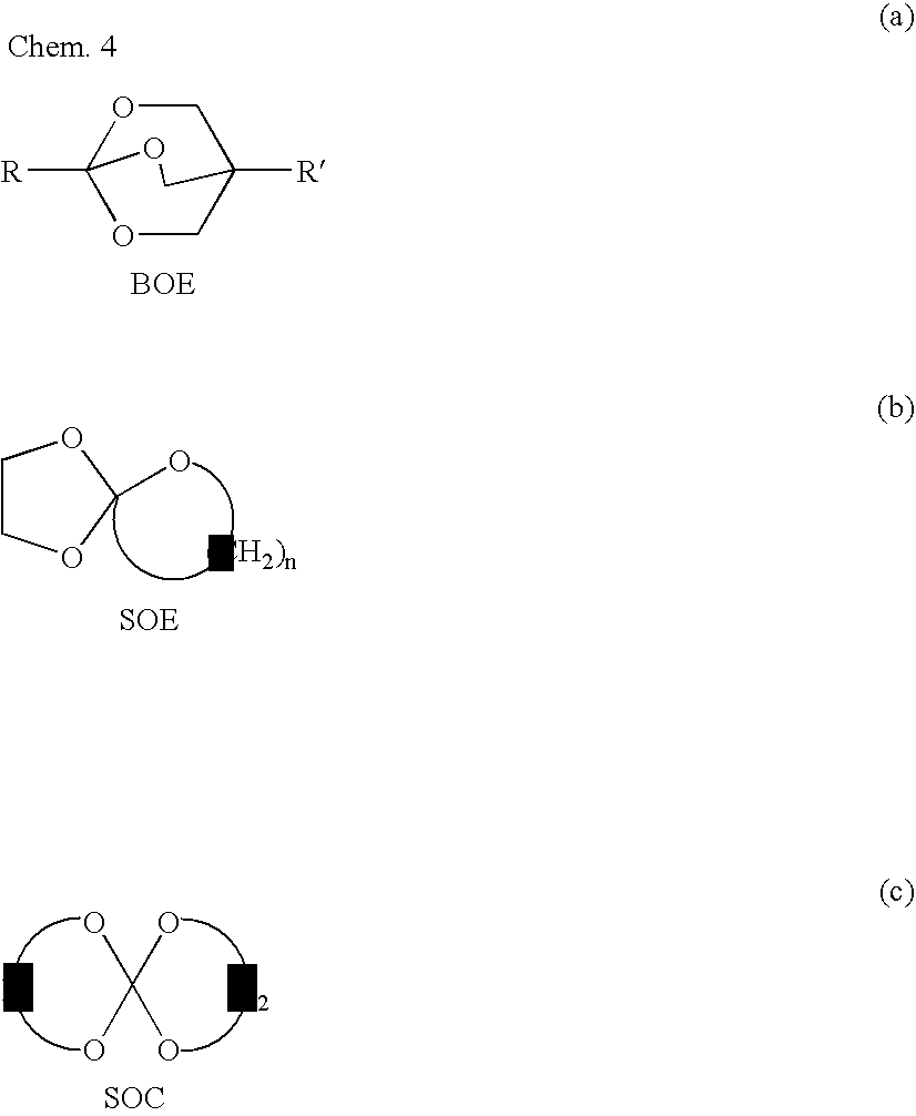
C1COC(O)O1.OC(O)(O)O.[SOC].O1CC2([R])COC1([R])OC2
